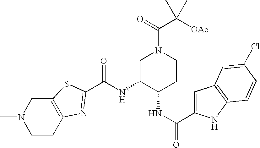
C1C2=C(CN(C)C1)SC(C(=O)NC1C(NC(C3=CC4=C(N3)C=CC(Cl)=C4)=O)CCN(C(C([OAc])(C)C)=O)C1)=N2
